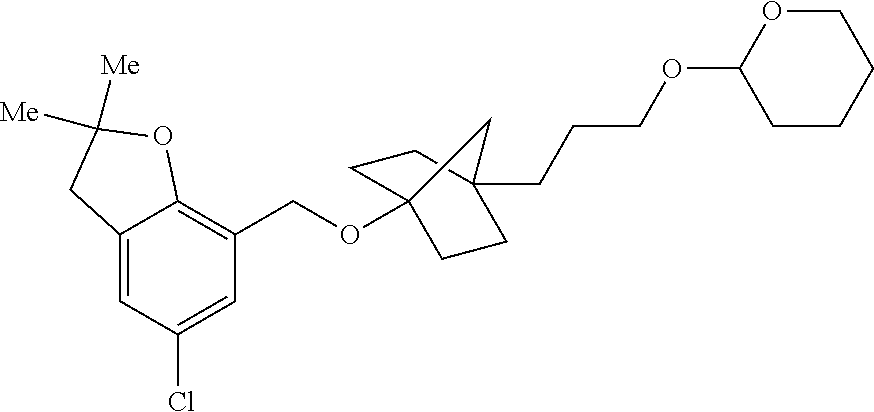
C12=CC(Cl)=CC(COC34CCC(CCCOC5CCCCO5)(CC3)C4)=C1OC([Me])([Me])C2
